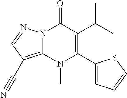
N12C(=C(C#N)C=N1)N(C)C(C1=CC=CS1)=C(C(C)C)C2=O
